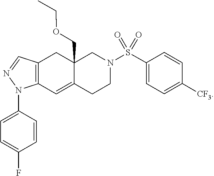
C1=C2C(COCC)(CC3=C1N(C1=CC=C(F)C=C1)N=C3)CN(S(=O)(=O)C1=CC=C([CF3])C=C1)CC2
